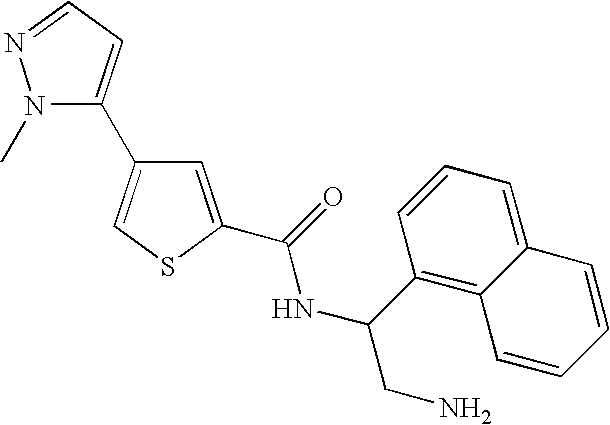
C1=C(C(=O)NC(CN)C2=C3C=CC=CC3=CC=C2)SC=C1C1=CC=NN1C
